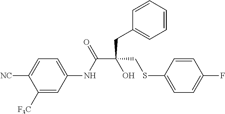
C(C(CC1=CC=CC=C1)(CSC1=CC=C(F)C=C1)O)(NC1=CC=C([NC])C([F3C])=C1)=O
